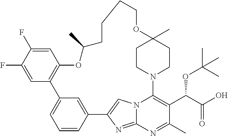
C1=C(F)C(F)=CC2=C1OC(C)CCCCOC1(C)CCN(C3=C(C(C(O)=O)OC(C)(C)C)C(C)=NC4=NC(=CN43)C3=CC2=CC=C3)CC1
